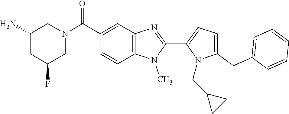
C1=C(CC2=CC=CC=C2)N(CC2CC2)C(C2=NC3=C(N2C)C=CC(C(N2CC(F)CC(N)C2)=O)=C3)=C1
